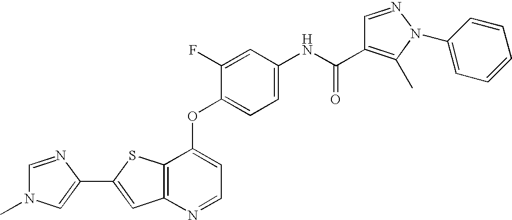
C12=C(SC(C3=CN(C)C=N3)=C1)C(OC1=CC=C(NC(=O)C3=C(C)N(C4=CC=CC=C4)N=C3)C=C1F)=CC=N2
